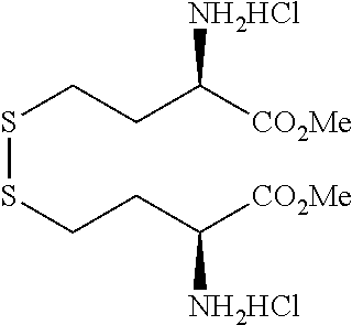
S(SCCC([CO2Me])[NH2HCl])CCC([CO2Me])[NH2HCl]
